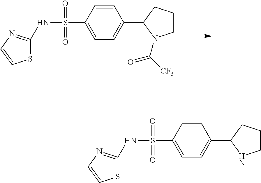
C1=C(S(=O)(=O)NC2=NC=CS2)C=CC(C2CCCN2C(=O)[CF3])=C1.C1=C(S(=O)(=O)NC2=NC=CS2)C=CC(C2CCCN2)=C1
